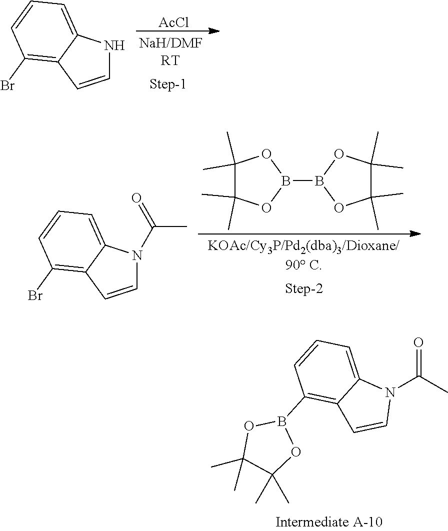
[AcCl].C1=CC2=C(Br)C=CC=C2N1.B1(B2OC(C)(C)C(C)(C)O2)OC(C)(C)C(C)(C)O1.C1=CC2=C(Br)C=CC=C2N1C(C)=O.N1(C(C)=O)C2=CC=CC(B3OC(C)(C)C(C)(C)O3)=C2C=C1
